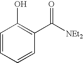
C1=CC=CC(C([NEt2])=O)=C1O
